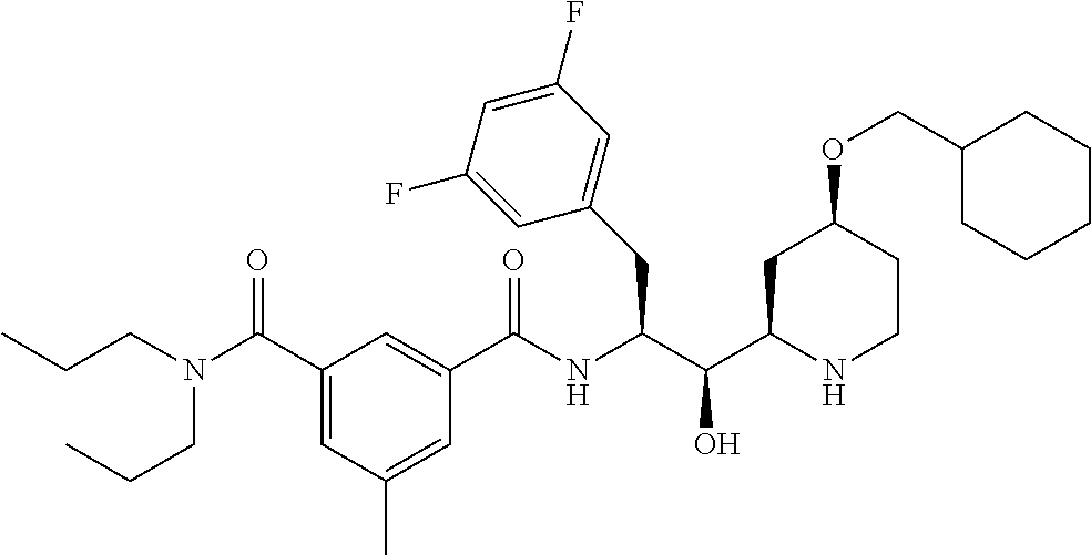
C1(CC(C(C2CC(OCC3CCCCC3)CCN2)O)NC(C2=CC(C(N(CCC)CCC)=O)=CC(C)=C2)=O)=CC(F)=CC(F)=C1
